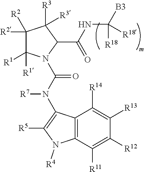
C1([R2])([R2])C([R1])([R1])N(C(N(C2=C([R5])N([R4])C3=C2C([R14])=C([R13])C([R12])=C3[R11])[R7])=O)C(C(NC([B3])([R18])[R18])=O)C1([R3])[R3]
